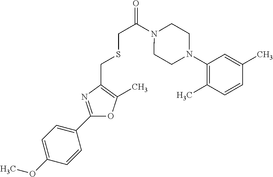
O1C(C2=CC=C(OC)C=C2)=NC(CSCC(=O)N2CCN(C3=C(C)C=CC(C)=C3)CC2)=C1C
